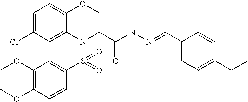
C1=C(Cl)C=C(N(CC(NN=CC2=CC=C(C(C)C)C=C2)=O)S(=O)(C2=CC(OC)=C(OC)C=C2)=O)C(OC)=C1
